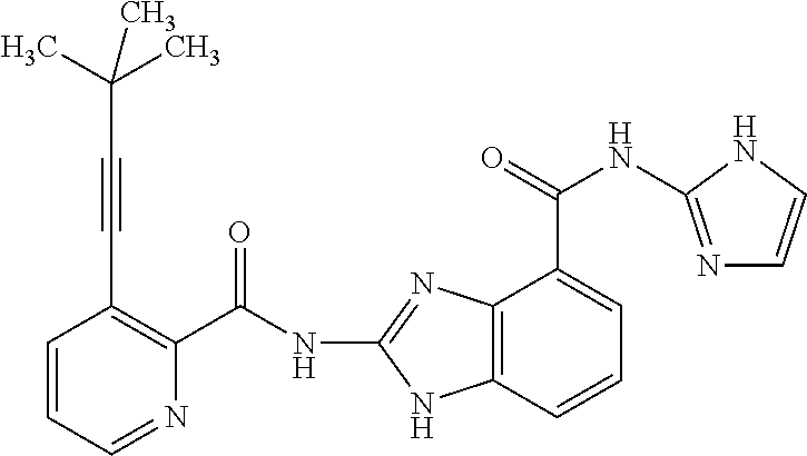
C1=CC=NC(C(NC2=NC3=C(N2)C=CC=C3C(NC2=NC=CN2)=O)=O)=C1C#CC(C)(C)C
